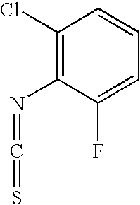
C1(Cl)=C(N=C=S)C(F)=CC=C1
